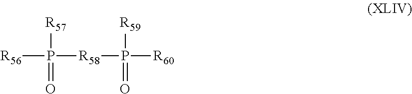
[R56]P([R57])(=O)[R58]P([R60])([R59])=O
